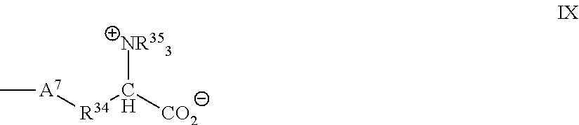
C[A7][R34]C([CO2])[NR353]
